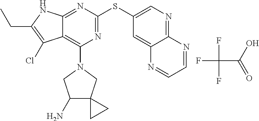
C(C1=C(Cl)C2=C(N3CC(N)C4(C3)CC4)N=C(SC3=CN=C4C(=C3)N=CC=N4)N=C2N1)C.FC(C(=O)O)(F)F
